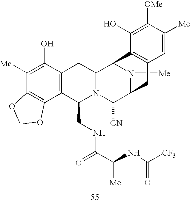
N1([Me])C2C([CN])N3C(CNC(C(NC([CF3])=O)[Me])=O)C4=C(C(O)=C([Me])C5=C4OCO5)CC3C1C1=C(C2)C=C([Me])C([OMe])=C1O
